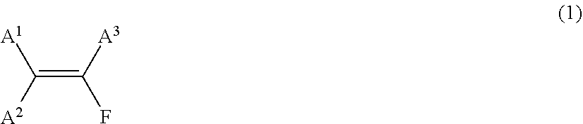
C(=C([A3])F)([A2])[A1]
